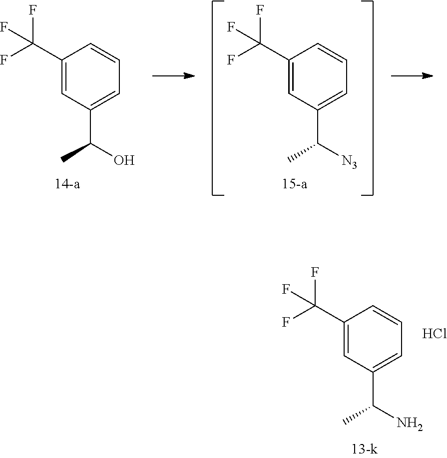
C1(C(F)(F)F)=CC(C(C)N)=CC=C1.Cl.C1(C(F)(F)F)=CC(C(C)O)=CC=C1.C1(C(F)(F)F)=CC(C(C)[N3])=CC=C1
